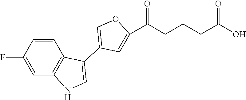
C1=C(C(CCCC(O)=O)=O)OC=C1C1=CNC2=C1C=CC(F)=C2
